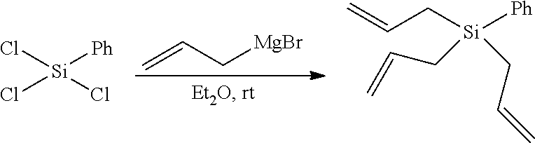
C=CC[MgBr].Cl[Si]([Ph])(Cl)Cl.C=CC[Si]([Ph])(CC=C)CC=C
